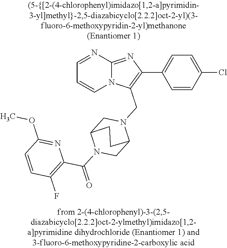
N12C(=NC(C3=CC=C(Cl)C=C3)=C1CN1CC3N(C(=O)C4=C(F)C=CC(OC)=N4)CC1CC3)N=CC=C2
